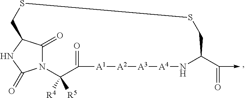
N12C(=O)C(NC1=O)CSSCC(C(=O)->C)N[A4][A3][A2][A1]C(=O)C2([R4])[R5]
